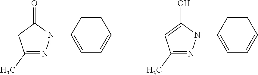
N1=C(C)CC(=O)N1C1=CC=CC=C1.N1=C(C)C=C(O)N1C1=CC=CC=C1
